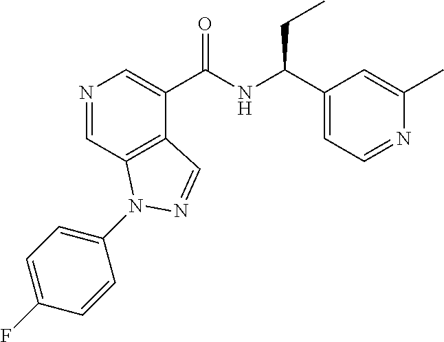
N1=CC2=C(C(C(NC(C3=CC=NC(C)=C3)CC)=O)=C1)C=NN2C1=CC=C(F)C=C1
